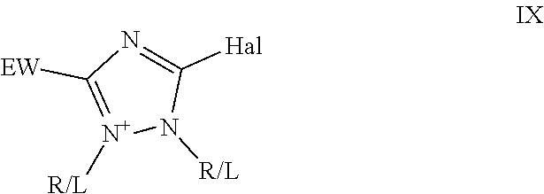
C1([Hal])=NC([EW])=[N+]([R/L])N1[R/L]
